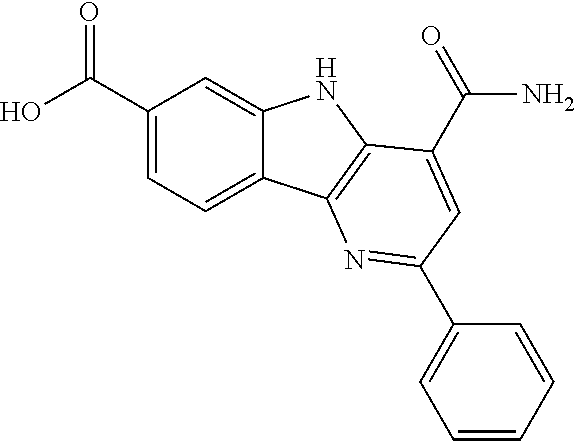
C1(C(O)=O)=CC=C2C(=C1)NC1=C2N=C(C2=CC=CC=C2)C=C1C(N)=O
